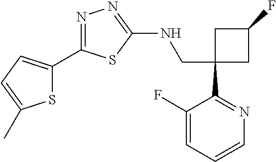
C1(CNC2=NN=C(C3=CC=C(C)S3)S2)(C2=NC=CC=C2F)CC(F)C1
